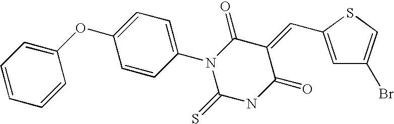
C1=CC=C(OC2=CC=C(N3C(=S)NC(=O)C(=CC4=CC(Br)=CS4)C3=O)C=C2)C=C1
